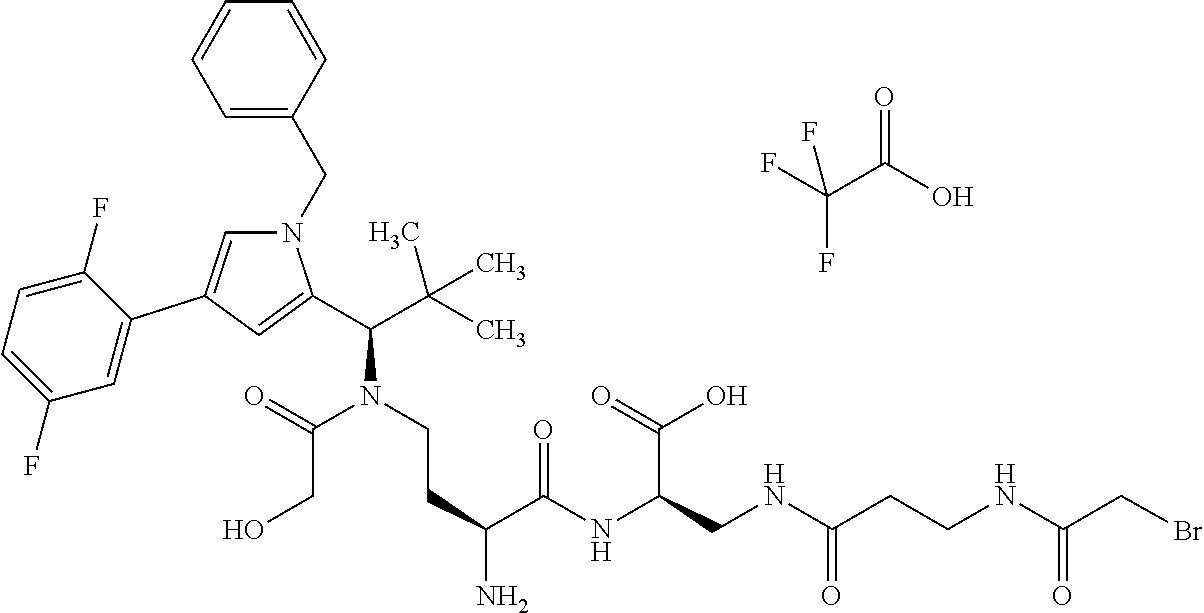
C1=CC(CN2C=C(C3=CC(F)=CC=C3F)C=C2C(C(C)(C)C)N(C(CO)=O)CCC(C(NC(CNC(=O)CCNC(CBr)=O)C(=O)O)=O)N)=CC=C1.C(O)(C(F)(F)F)=O
